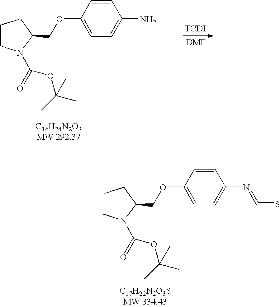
C1CCN(C(=O)OC(C)(C)C)C1COC1=CC=C(N=C=S)C=C1.C1CCN(C(=O)OC(C)(C)C)C1COC1=CC=C(N)C=C1.[DMF].[TCDI]
